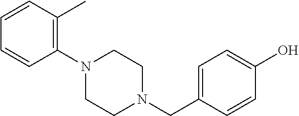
C1(N2CCN(CC3=CC=C(O)C=C3)CC2)=C(C)C=CC=C1
